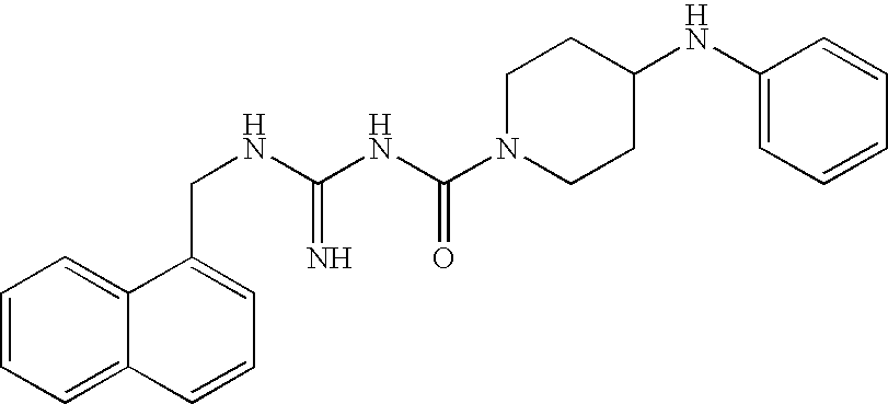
C(NC(NC(N1CCC(NC2=CC=CC=C2)CC1)=O)=N)C1=CC=CC2=CC=CC=C12
